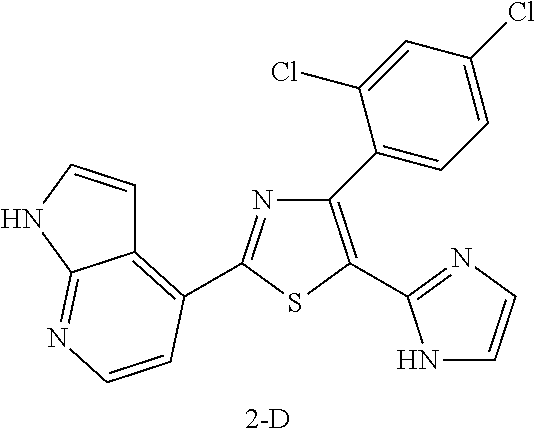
N1=C(C2=C3C=CNC3=NC=C2)SC(C2=NC=CN2)=C1C1=CC=C(Cl)C=C1Cl
